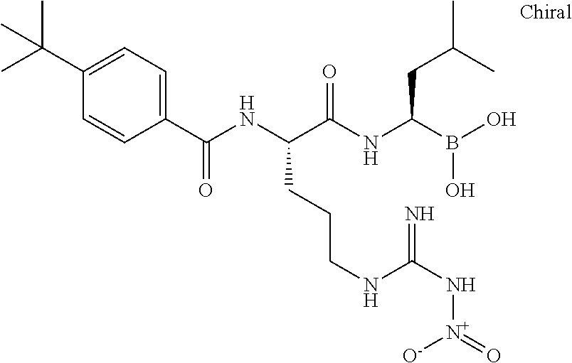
C1(C(NC(C(NC(B(O)O)CC(C)C)=O)CCCNC(N[N+](=O)[O-])=N)=O)=CC=C(C(C)(C)C)C=C1
